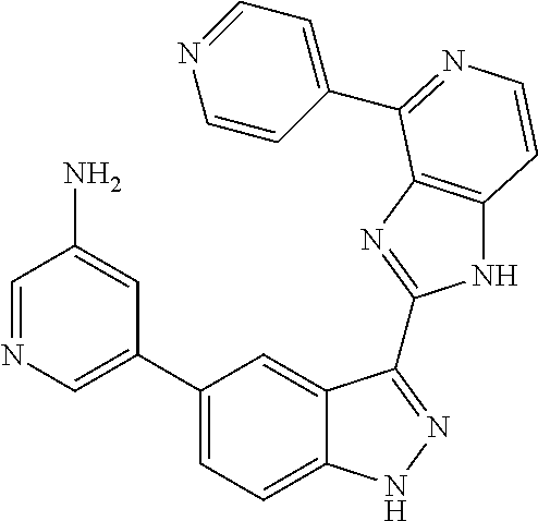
C1(C2=CN=CC(N)=C2)=CC=C2C(=C1)C(C1=NC3=C(N1)C=CN=C3C1=CC=NC=C1)=NN2
